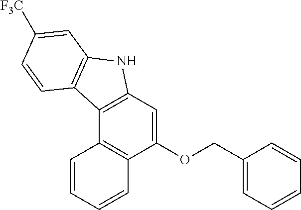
C1(OCC2=CC=CC=C2)=CC2=C(C3=C1C=CC=C3)C1=C(N2)C=C([F3C])C=C1
